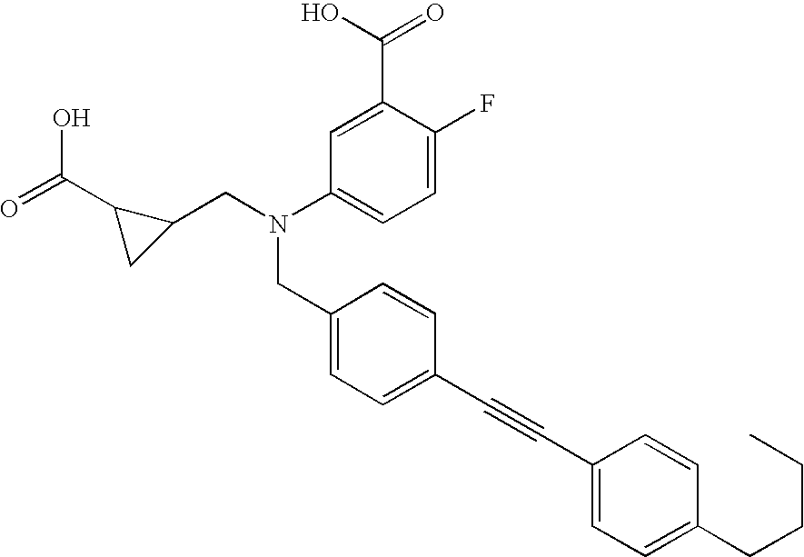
C1=C(F)C(C(O)=O)=CC(N(CC2=CC=C(C#CC3=CC=C(CCCC)C=C3)C=C2)CC2C(C(=O)O)C2)=C1
